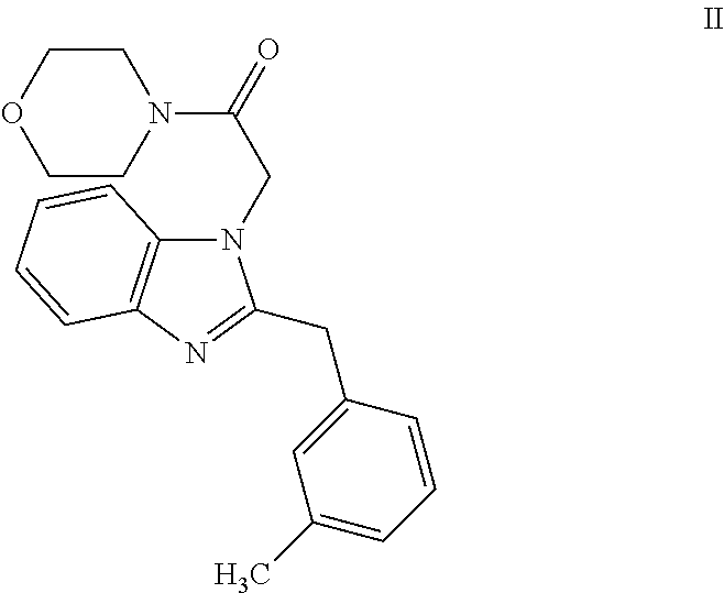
C1COCCN1C(=O)CN1C2=C(N=C1CC1=CC(C)=CC=C1)C=CC=C2
